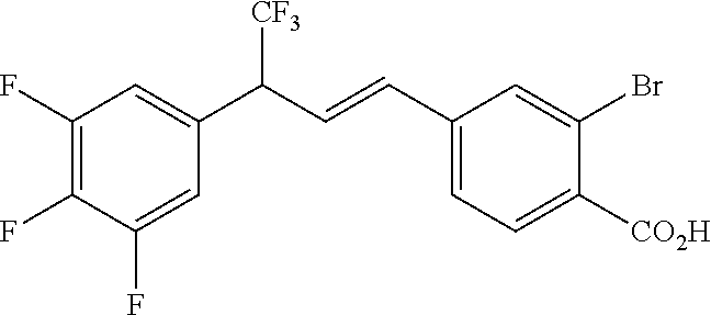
C1(F)=C(F)C(F)=CC(C([CF3])C=CC2=CC=C([CO2H])C(Br)=C2)=C1
